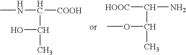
OC(C)C(NC)[COOH].O(C(C)C(N)[HOOC])C
